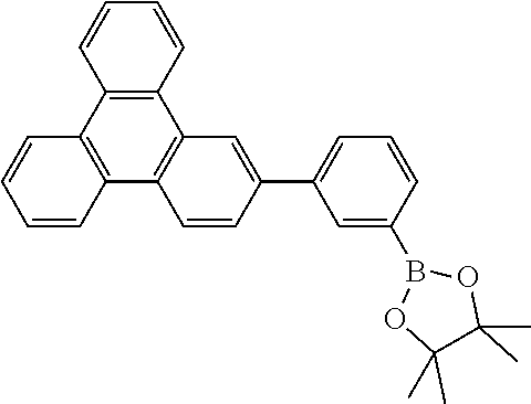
C1=CC2=C(C=C1)C1=C(C3=C2C=CC=C3)C=CC(C2=CC=CC(B3OC(C)(C)C(C)(C)O3)=C2)=C1
